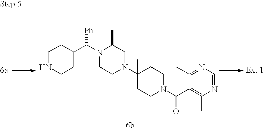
N1CCC(C(N2CCN(C3(C)CCN(C(C4=C(C)N=CN=C4C)=O)CC3)CC2C)[Ph])CC1
